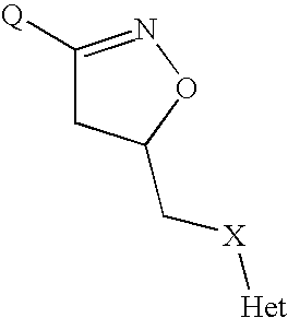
[Q]C1=NOC(C[X][Het])C1
